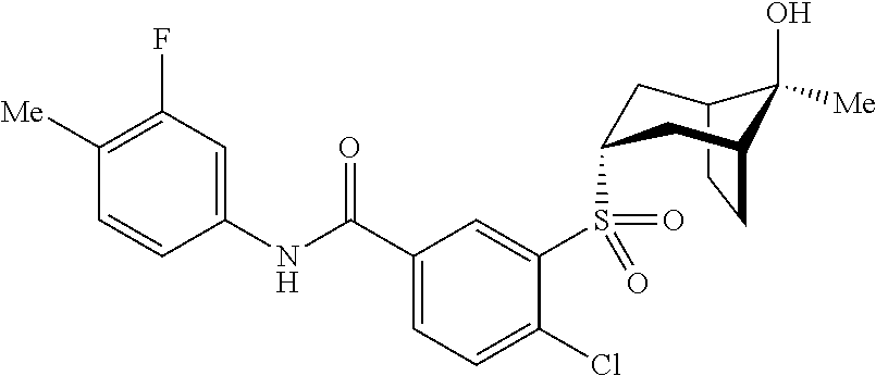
C12CCC(CC(S(C3=CC(C(NC4=CC(F)=C([Me])C=C4)=O)=CC=C3Cl)(=O)=O)C1)C2(O)[Me]
